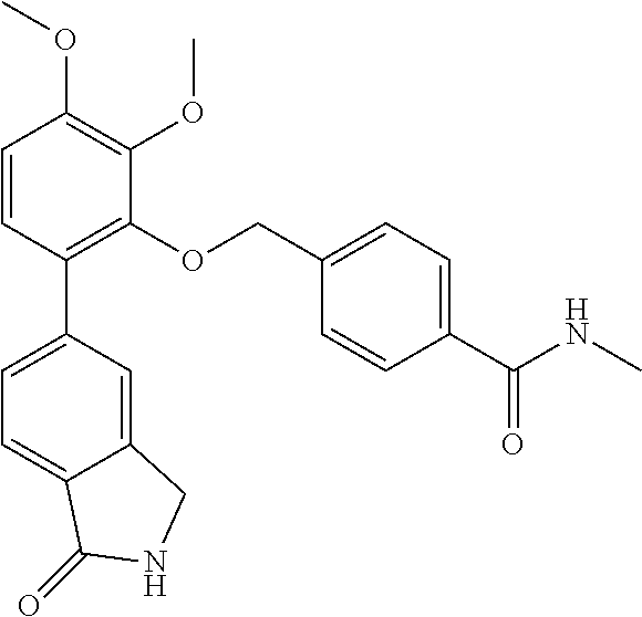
C1=CC(C2=CC=C3C(=C2)CNC3=O)=C(OCC2=CC=C(C(NC)=O)C=C2)C(OC)=C1OC
